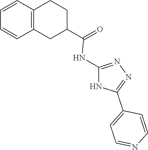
N1=C(NC(C2CC3=C(C=CC=C3)CC2)=O)NC(C2=CC=NC=C2)=N1
